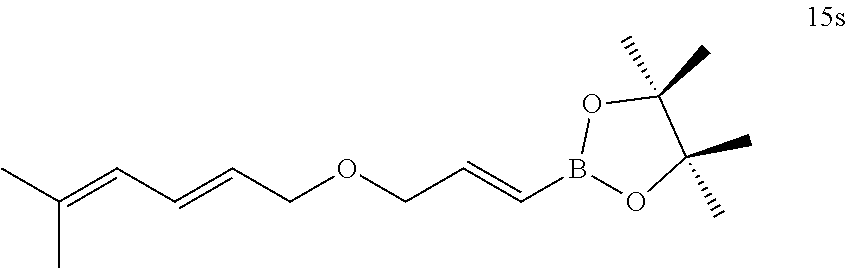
C(=CC=CCOCC=CB1OC(C)(C)C(C)(C)O1)(C)C
